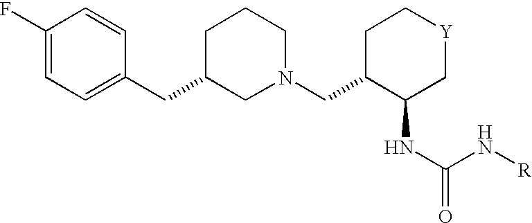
C1(F)=CC=C(CC2CN(CC3C(NC(=O)N[R])C[Y]CC3)CCC2)C=C1
